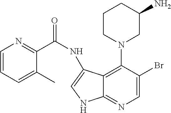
C1=C(Br)C(N2CC(N)CCC2)=C2C(=N1)NC=C2NC(C1=NC=CC=C1C)=O
